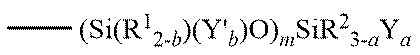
C[(Si(R12-b)(Y'b)O)mSiR23-aYa]
